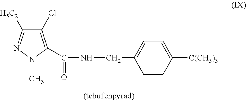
C1(Cl)=C(C(=O)NCC2=CC=C([C(CH3)3])C=C2)N(C)N=C1[H5C2]
